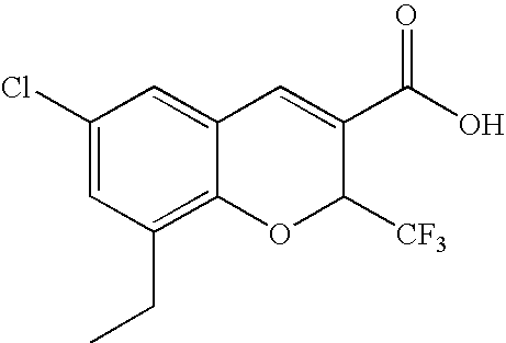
C1(Cl)=CC(CC)=C2C(=C1)C=C(C(O)=O)C([CF3])O2
